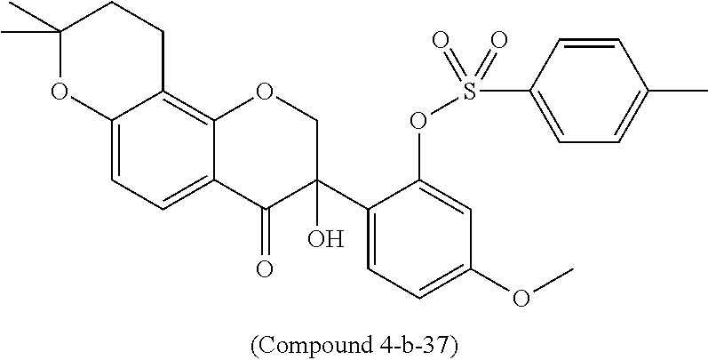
C1(C2(O)COC3=C4C(=CC=C3C2=O)OC(C)(C)CC4)=CC=C(OC)C=C1OS(C1=CC=C(C)C=C1)(=O)=O
